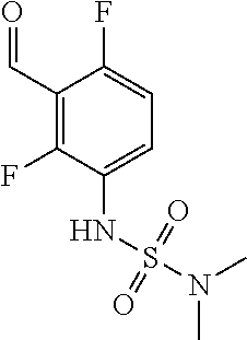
C1(C=O)=C(F)C(NS(N(C)C)(=O)=O)=CC=C1F
